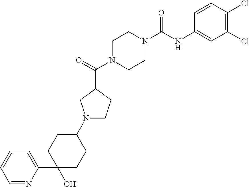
C1=NC(C2(O)CCC(N3CCC(C(=O)N4CCN(C(NC5=CC(Cl)=C(Cl)C=C5)=O)CC4)C3)CC2)=CC=C1
